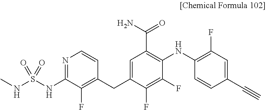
S(NC1=NC=CC(CC2=CC(C(N)=O)=C(NC3=C(F)C=C(C#C)C=C3)C(F)=C2F)=C1F)(NC)(=O)=O
